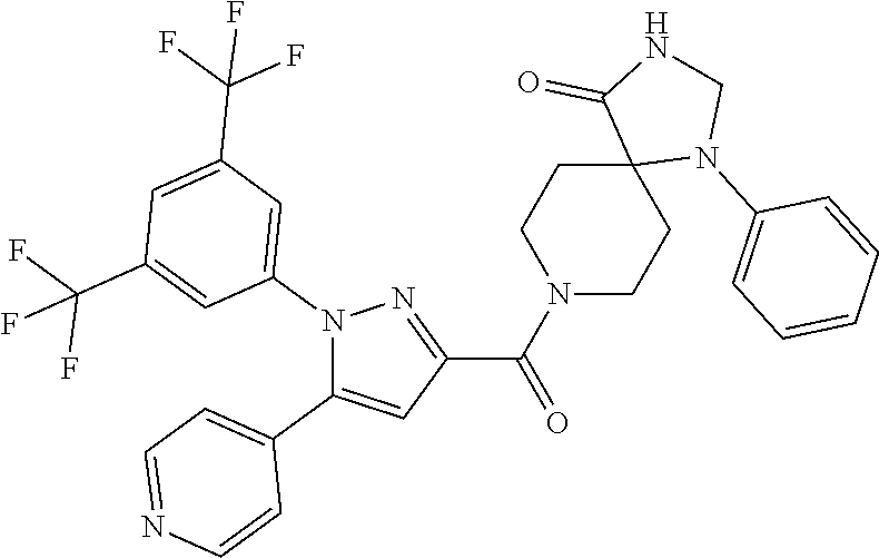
N1(C2=CC(C(F)(F)F)=CC(C(F)(F)F)=C2)C(C2=CC=NC=C2)=CC(C(N2CCC3(CC2)N(C2=CC=CC=C2)CNC3=O)=O)=N1
